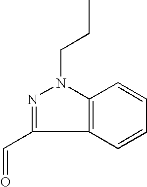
N1=C(C=O)C2=C(N1CCC)C=CC=C2
